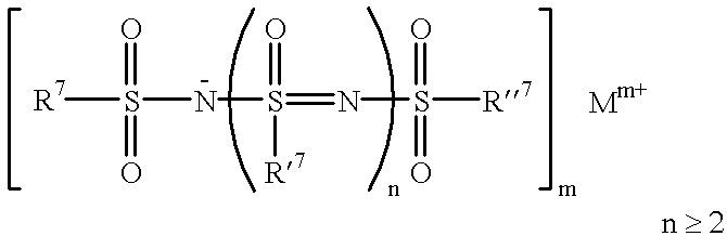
[R7]S(NS(=NS(=O)([R7])=O)(=O)[R7])(=O)=O
